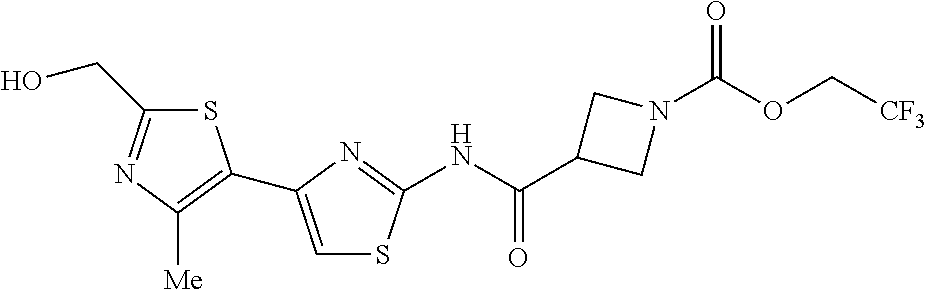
S1C(CO)=NC([Me])=C1C1=CSC(NC(=O)C2CN(C(OC[CF3])=O)C2)=N1
